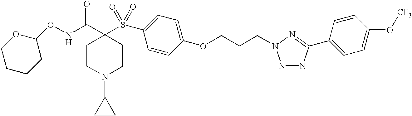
C1CC(ONC(C2(S(C3=CC=C(OCCCN4N=NC(C5=CC=C(O[CF3])C=C5)=N4)C=C3)(=O)=O)CCN(C3CC3)CC2)=O)OCC1
